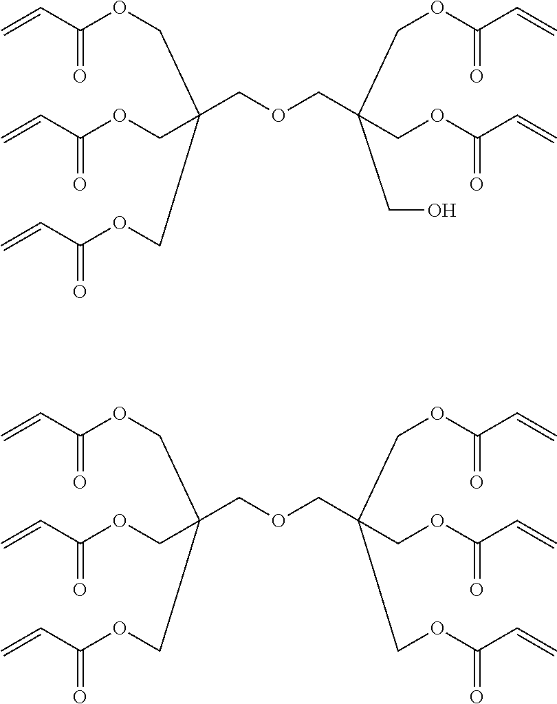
C=CC(OCC(COC(C=C)=O)(COC(C=C)=O)COCC(COC(C=C)=O)(COC(C=C)=O)CO)=O.C=CC(OCC(COC(C=C)=O)(COC(C=C)=O)COCC(COC(C=C)=O)(COC(C=C)=O)COC(C=C)=O)=O
